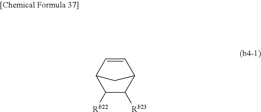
C1([Rb22])C([Rb23])C2C=CC1C2
